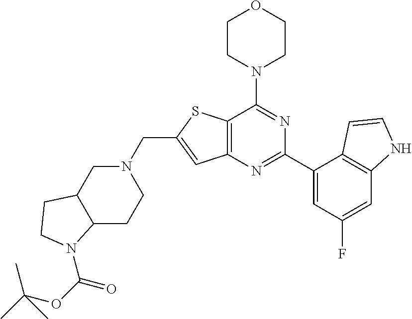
C12=C(N=C(C3=CC(F)=CC4=C3C=CN4)N=C1N1CCOCC1)C=C(CN1CC3C(CC1)N(C(OC(C)(C)C)=O)CC3)S2
